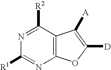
C12=C(OC([D])=C1[A])N=C([R1])N=C2[R2]
